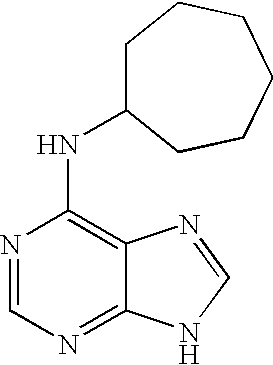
N1=CN=C2C(=C1NC1CCCCCC1)N=CN2
